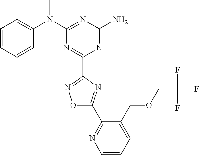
C1=CC=CC(N(C2=NC(N)=NC(C3=NOC(C4=NC=CC=C4COCC(F)(F)F)=N3)=N2)C)=C1
